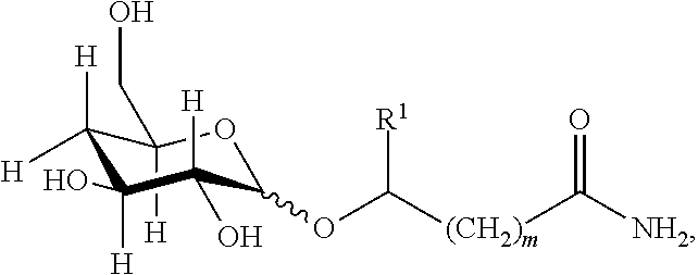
[H]C1(CO)C([H])([H])C([H])(O)C([H])(O)C(OC([(CH2)m]C([NH2])=O)[R1])O1
